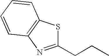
S1C(CCC)=NC2=C1C=CC=C2
